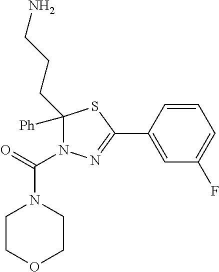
C1([Ph])(CCCN)N(C(=O)N2CCOCC2)N=C(C2=CC(F)=CC=C2)S1
